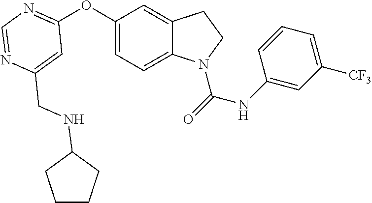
C1=C(CNC2CCCC2)N=CN=C1OC1=CC=C2C(=C1)CCN2C(=O)NC1=CC([CF3])=CC=C1
